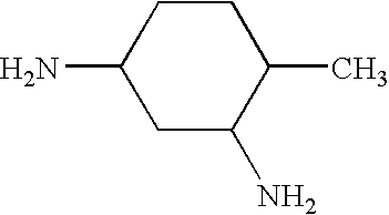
C1CC(N)CC(N)C1C
